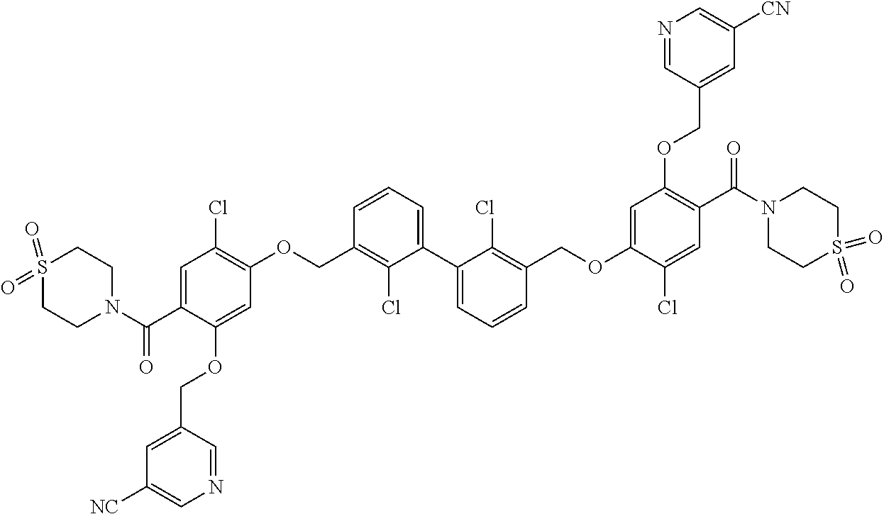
C1=C(C(N2CCS(=O)(=O)CC2)=O)C(OCC2=CC([NC])=CN=C2)=CC(OCC2=C(Cl)C(C3=CC=CC(COC4=CC(OCC5=CC([CN])=CN=C5)=C(C(=O)N5CCS(=O)(=O)CC5)C=C4Cl)=C3Cl)=CC=C2)=C1Cl
